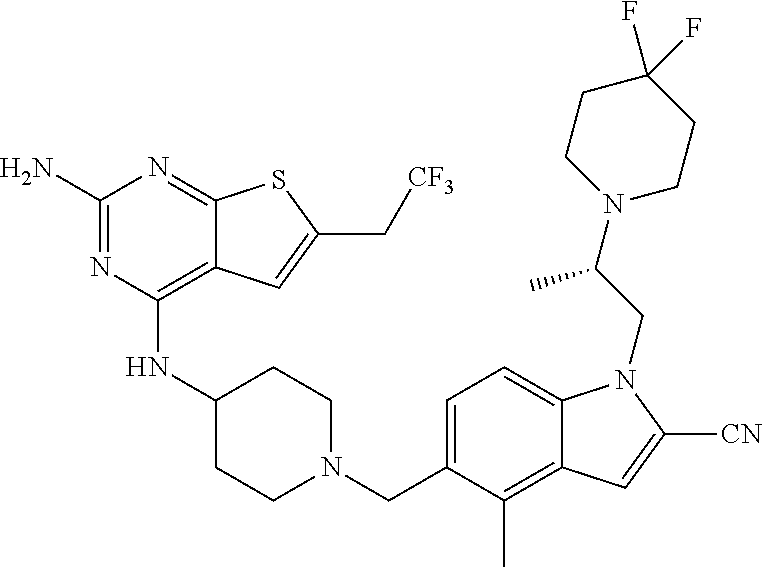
C1=C(CN2CCC(NC3=C4C(=NC(N)=N3)SC(C[CF3])=C4)CC2)C(C)=C2C(=C1)N(CC(N1CCC(F)(F)CC1)C)C([CN])=C2
